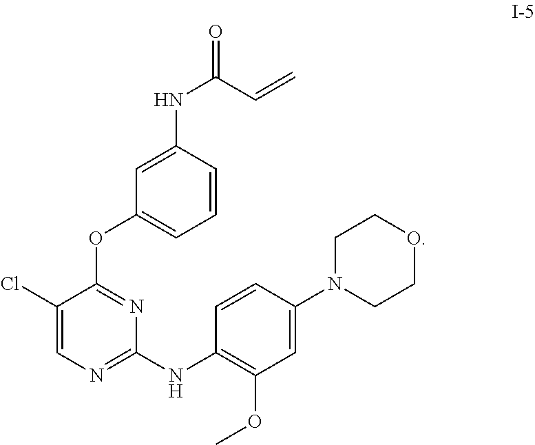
C1=CC(NC(=O)C=C)=CC(OC2=NC(NC3=C(OC)C=C(N4CCOCC4)C=C3)=NC=C2Cl)=C1
